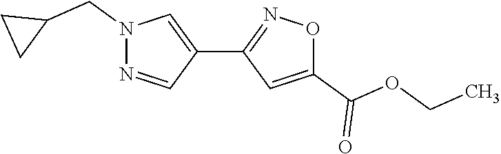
N1(CC2CC2)N=CC(C2=NOC(C(OCC)=O)=C2)=C1
